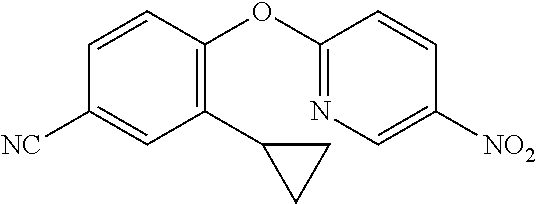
C1(OC2=C(C3CC3)C=C([NC])C=C2)=NC=C([NO2])C=C1
